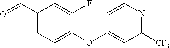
C1=CN=C([CF3])C=C1OC1=CC=C(C=O)C=C1F
